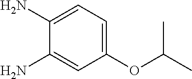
C1=C(N)C(N)=CC=C1OC(C)C
